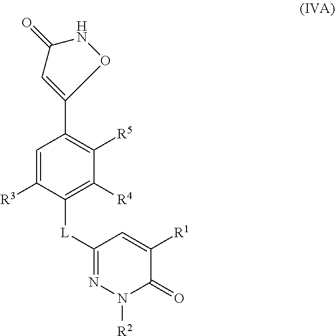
C1=C([R3])C([L]C2=NN([R2])C(=O)C([R1])=C2)=C([R4])C([R5])=C1C1=CC(=O)NO1
